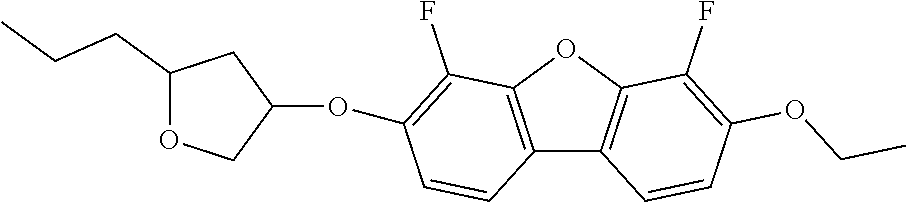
C12=C(OC3=C1C=CC(OCC)=C3F)C(F)=C(OC1COC(CCC)C1)C=C2
